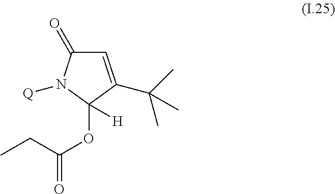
C1=C(C(C)(C)C)C(OC(=O)CC)([H])N([Q])C1=O
